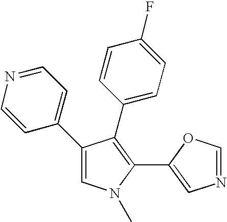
C1(C2=CC=NC=C2)=CN(C)C(C2=CN=CO2)=C1C1=CC=C(F)C=C1
